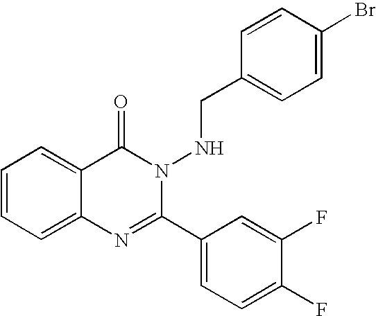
C1=CC=C2C(=C1)C(=O)N(NCC1=CC=C(Br)C=C1)C(C1=CC=C(F)C(F)=C1)=N2
